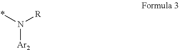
N([Ar2])(*)[R]
